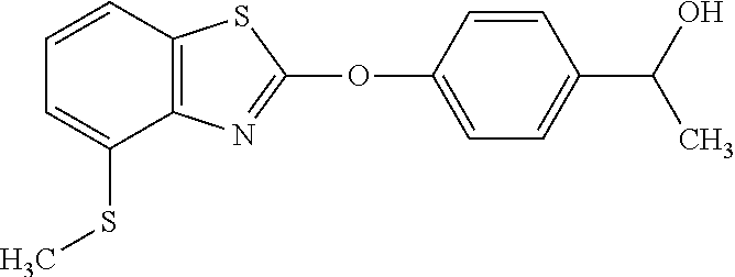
C1(OC2=NC3=C(S2)C=CC=C3SC)=CC=C(C(O)C)C=C1
